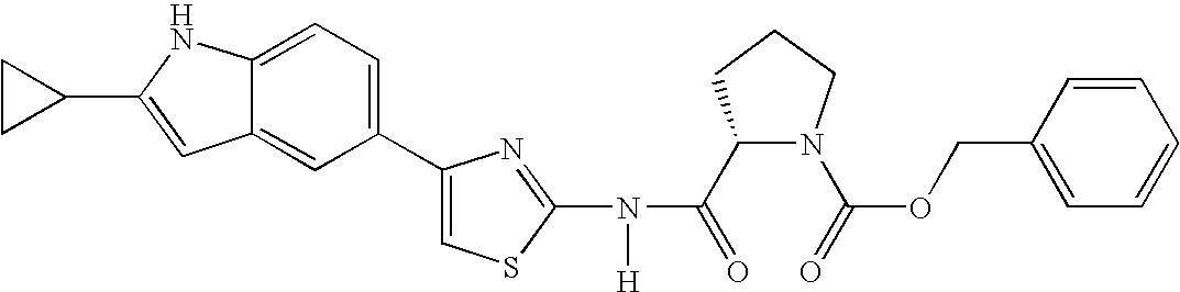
C1(C(=O)N(C2=NC(C3=CC=C4C(=C3)C=C(C3CC3)N4)=CS2)[H])N(C(=O)OCC2=CC=CC=C2)CCC1
